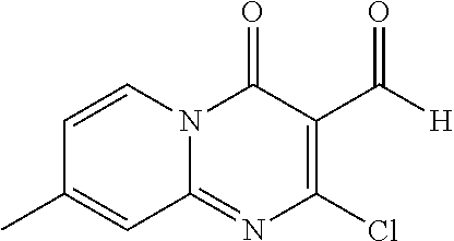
ClC1=C(C([H])=O)C(=O)N2C(=N1)C=C(C)C=C2
